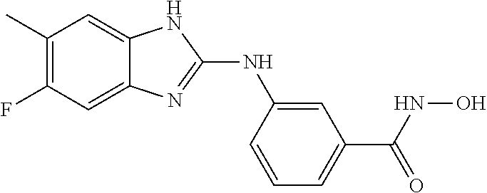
C1(C)=C(F)C=C2C(=C1)NC(NC1=CC(C(NO)=O)=CC=C1)=N2
